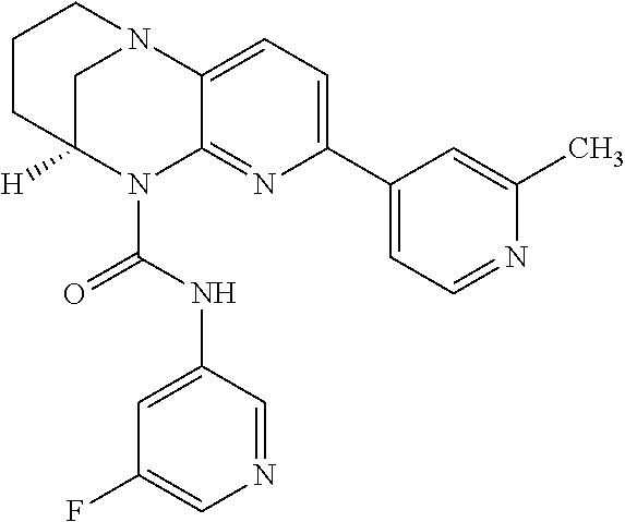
C1C2([H])N(C(=O)NC3=CC(F)=CN=C3)C3=NC(C4=CC=NC(C)=C4)=CC=C3N1CCC2
